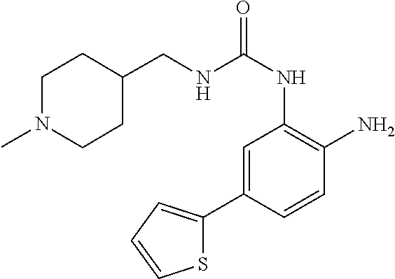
N(C(NC1=C(N)C=CC(C2=CC=CS2)=C1)=O)CC1CCN(C)CC1
